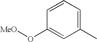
C1=CC=C(C)C=C1O[MeO]
